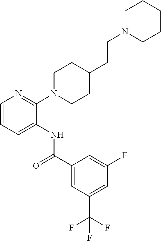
C1(N2CCC(CCN3CCCCC3)CC2)=NC=CC=C1NC(=O)C1=CC(C(F)(F)F)=CC(F)=C1
